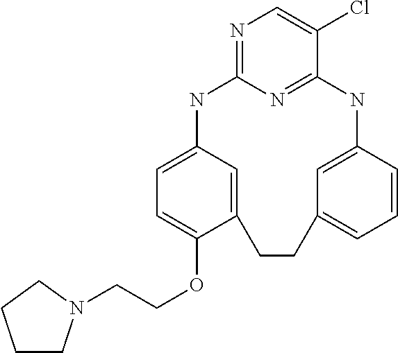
C(OC1=CC=C2C=C1CCC1=CC=CC(=C1)NC1=NC(=NC=C1Cl)N2)CN1CCCC1
